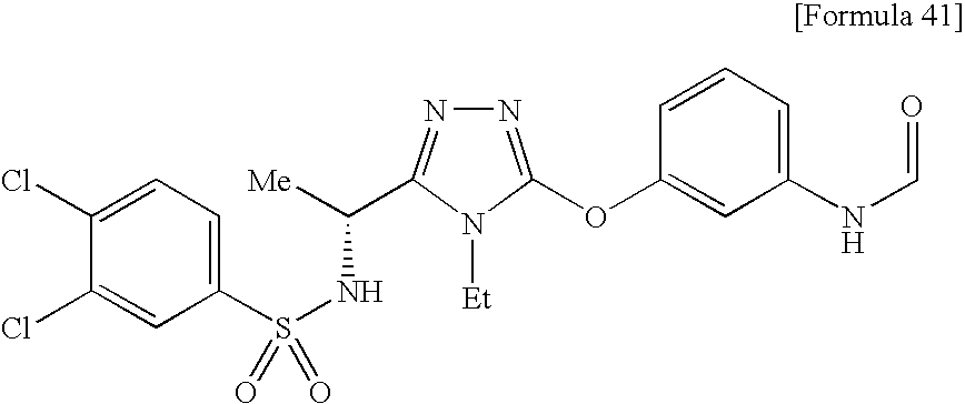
C1(S(NC([Me])C2=NN=C(OC3=CC(NC=O)=CC=C3)N2[Et])(=O)=O)=CC=C(Cl)C(Cl)=C1
